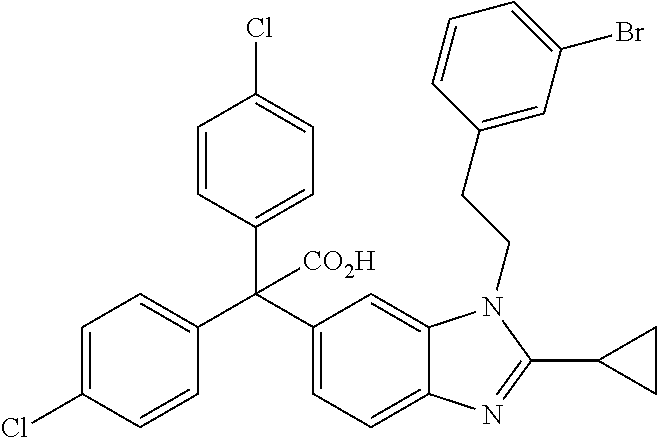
C1=C(Cl)C=CC(C(C2=CC=C3C(=C2)N(CCC2=CC(Br)=CC=C2)C(C2CC2)=N3)(C2=CC=C(Cl)C=C2)[CO2H])=C1
